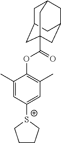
[S+]1(C2=CC(C)=C(OC(C34CC5CC(CC(C3)C5)C4)=O)C(C)=C2)CCCC1
